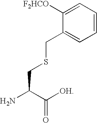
C1=C([F2HCO])C(CSCC(N)C([OH])=O)=CC=C1
